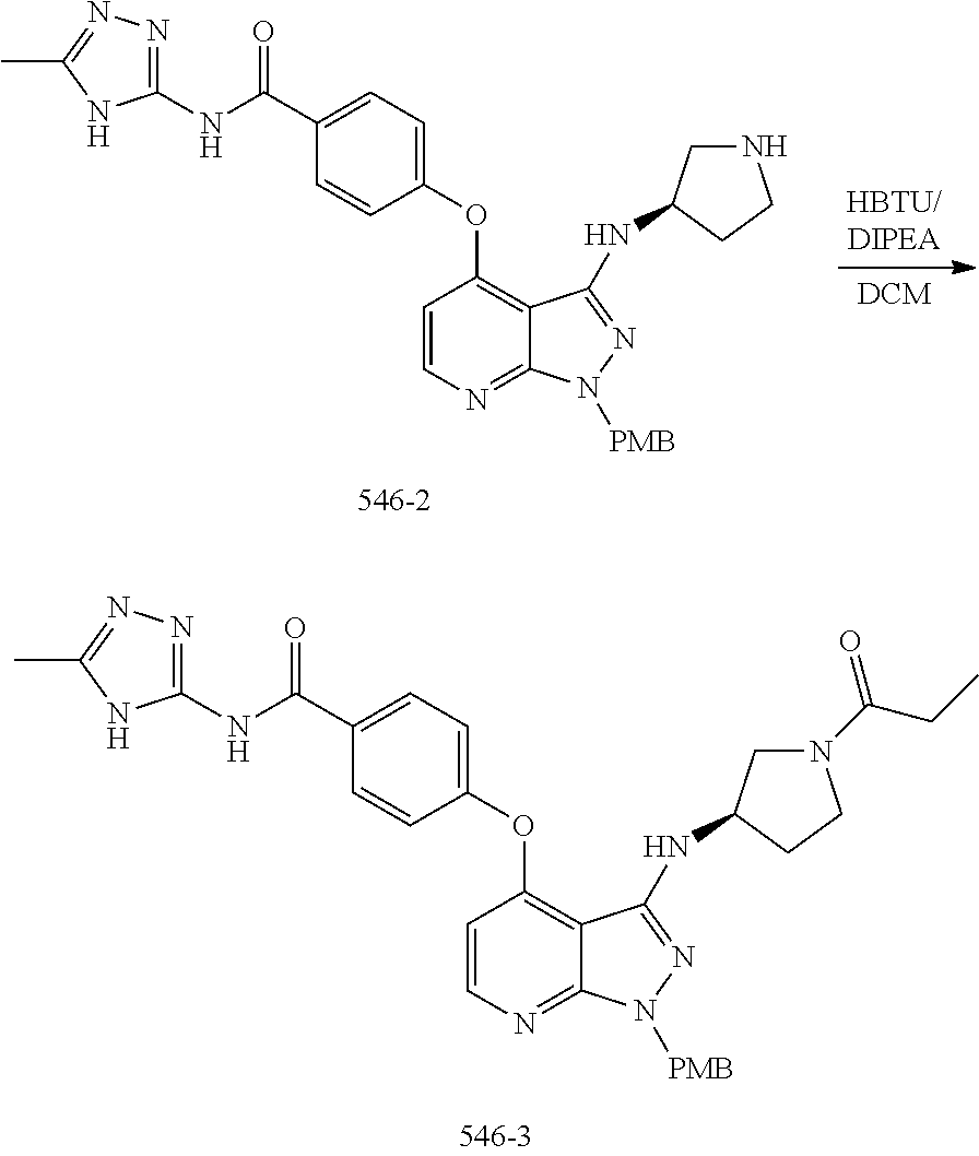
C1(OC2=C3C(=NC=C2)N([PMB])N=C3NC2CNCC2)=CC=C(C(NC2=NN=C(C)N2)=O)C=C1.C1(OC2=C3C(=NC=C2)N([PMB])N=C3NC2CN(C(CC)=O)CC2)=CC=C(C(NC2=NN=C(C)N2)=O)C=C1
